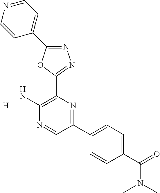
[H].N1=C(C2=CC=NC=C2)OC(C2=C(N)N=CC(C3=CC=C(C(=O)N(C)C)C=C3)=N2)=N1
